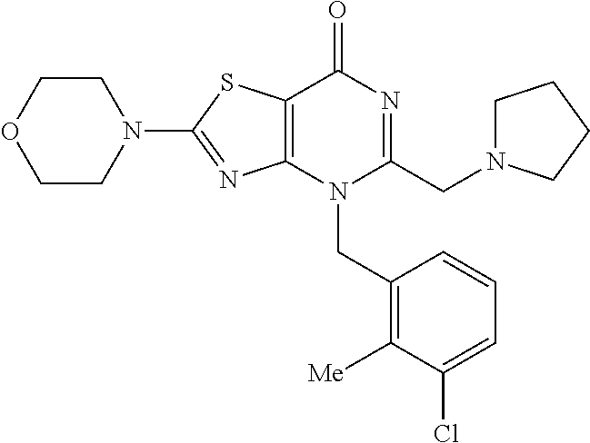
C1CN(C2=NC3=C(S2)C(=O)N=C(CN2CCCC2)N3CC2=C([Me])C(Cl)=CC=C2)CCO1
